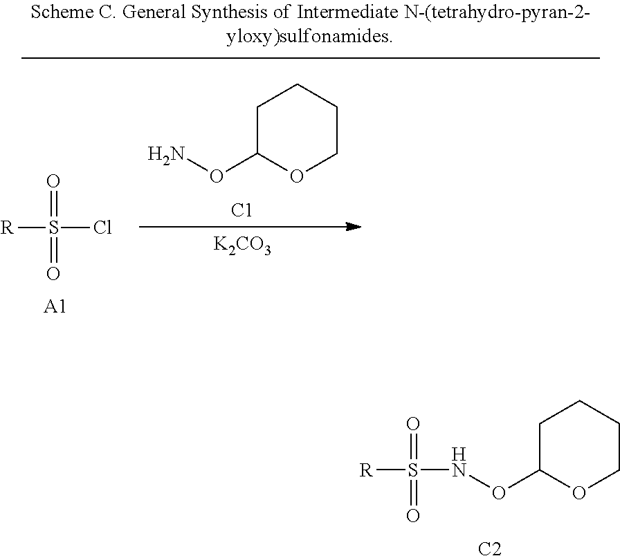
C1C(ONS([R])(=O)=O)OCCC1.[C2].C1C(ON)OCCC1.[C1].[K2CO3].[A1].ClS([R])(=O)=O
